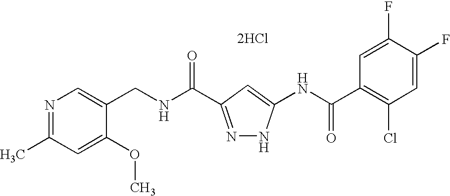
C1(CNC(=O)C2=NNC(NC(C3=C(Cl)C=C(F)C(F)=C3)=O)=C2)=CN=C(C)C=C1OC.[2HCl]
